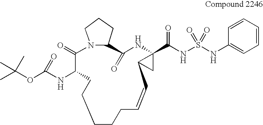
C1CCC=CC2CC2(C(NS(NC2=CC=CC=C2)(=O)=O)=O)NC(=O)C2CCCN2C(=O)C(NC(OC(C)(C)C)=O)CC1
